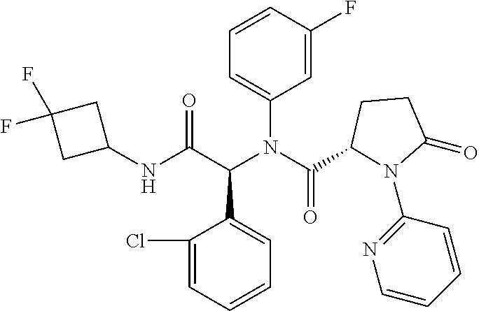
C1=CC=C(Cl)C(C(C(NC2CC(F)(F)C2)=O)N(C(=O)C2N(C3=NC=CC=C3)C(=O)CC2)C2=CC=CC(F)=C2)=C1
